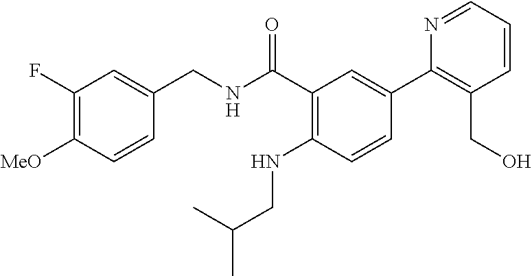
C1=CC([MeO])=C(F)C=C1CNC(C1=C(NCC(C)C)C=CC(C2=C(CO)C=CC=N2)=C1)=O
